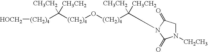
[(CH2)4](C([CH3CH2])([CH3CH2])[(CH2)4][HOCH2])O[(CH2)4]C([CH3CH2])([CH3CH2])N1C(=O)CN([CH2CH3])C1=O
